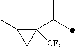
C1([CF3])(C(C)C)C(C)C1
